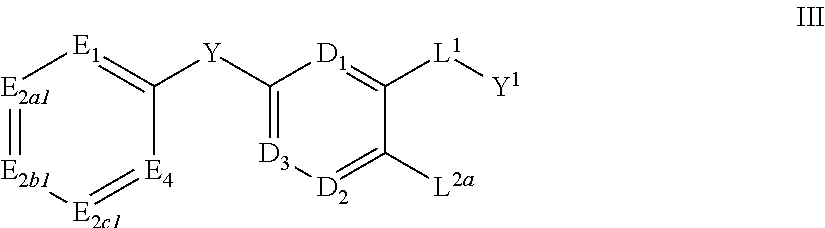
[Y](C1=[D3][D2]=C([L2a])C([L1][Y1])=[D1]1)C1=[E1][E2a1]=[E2b1][E2c1]=[E4]1
